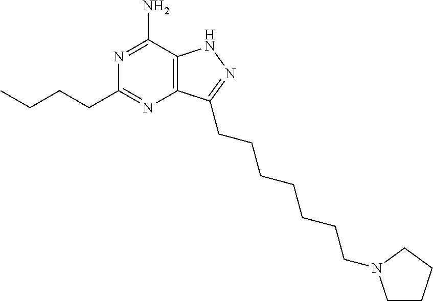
C12=C(C(N)=NC(CCCC)=N1)NN=C2CCCCCCCN1CCCC1
